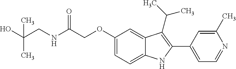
C(C(=O)NCC(O)(C)C)OC1=CC=C2C(=C1)C(C(C)C)=C(C1=CC=NC(C)=C1)N2
